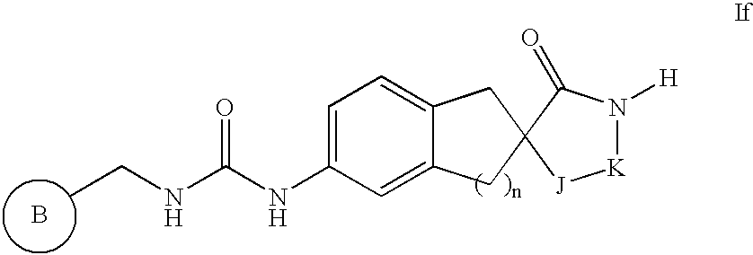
B.CCNC(NC1=CC=C2C(=C1)CC1(C2)[J][K]N([H])C1=O)=O
